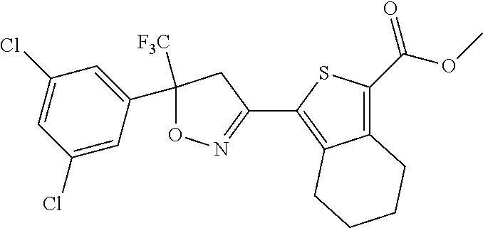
C1(C2=C3C(=C(C(=O)OC)S2)CCCC3)=NOC(C2=CC(Cl)=CC(Cl)=C2)([F3C])C1
